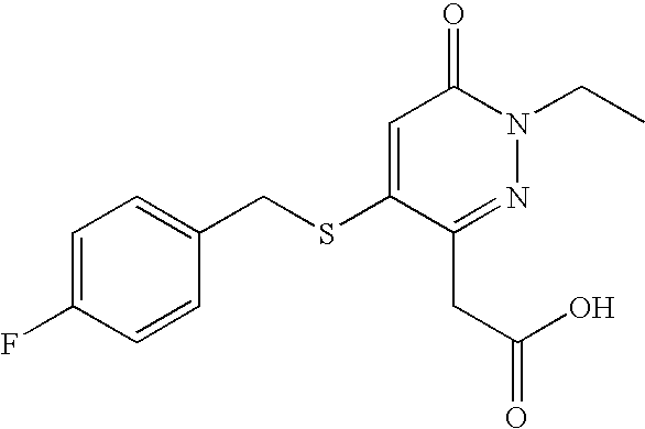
C1=C(SCC2=CC=C(F)C=C2)C(CC(=O)O)=NN(CC)C1=O
